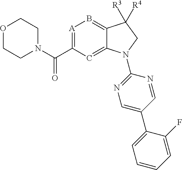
[A]1=C(C(=O)N2CCOCC2)C=C2C(=B1)C([R3])([R4])CN2C1=NC=C(C2=CC=CC=C2F)C=N1
